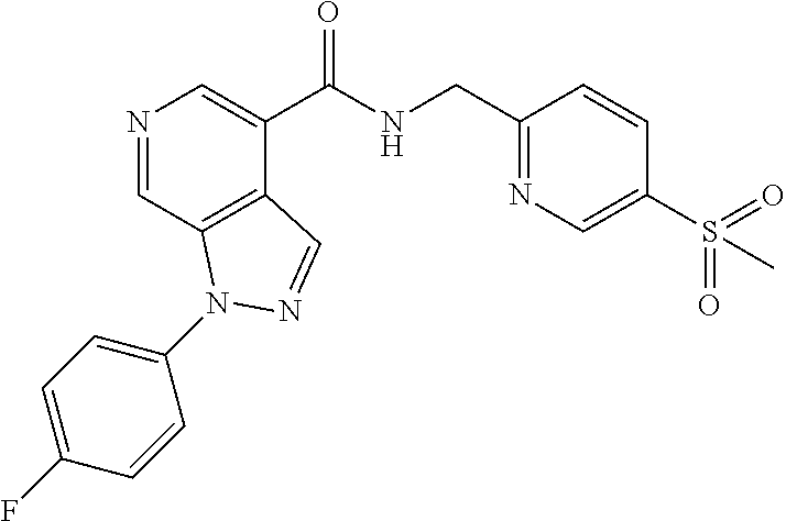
N1=CC2=C(C(C(NCC3=NC=C(S(=O)(=O)C)C=C3)=O)=C1)C=NN2C1=CC=C(F)C=C1
